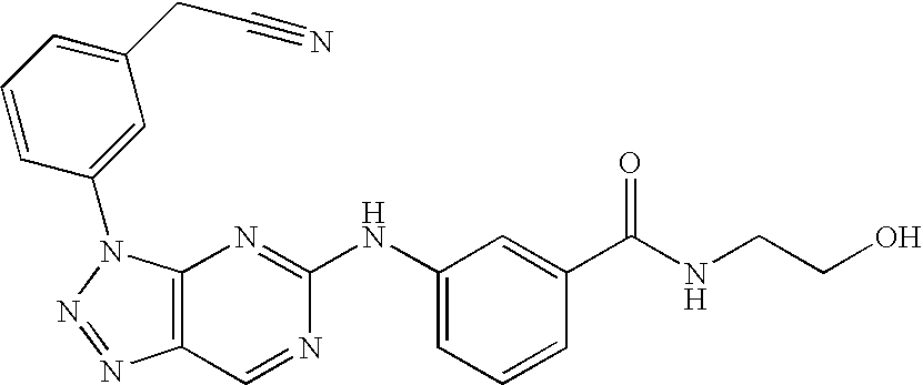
C12=C(N(C3=CC(CC#N)=CC=C3)N=N1)N=C(NC1=CC=CC(C(NCCO)=O)=C1)N=C2
